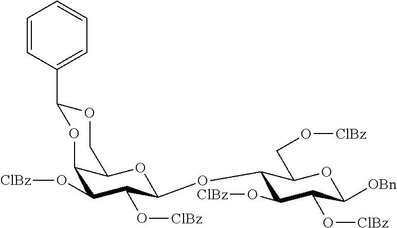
C1(O[ClBz])C(O[ClBz])C(OC2C(O[ClBz])C(O[ClBz])C([OBn])OC2CO[ClBz])OC2C1OC(C1=CC=CC=C1)OC2
